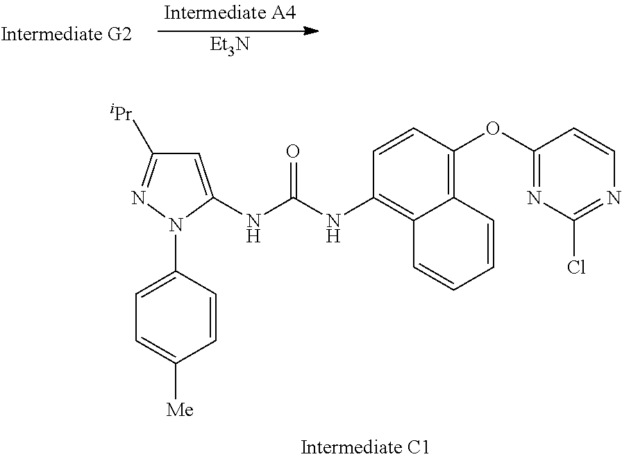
C12=C(OC3=NC(Cl)=NC=C3)C=CC(NC(NC3=CC([iPr])=NN3C3=CC=C([Me])C=C3)=O)=C1C=CC=C2.[Et3N]
